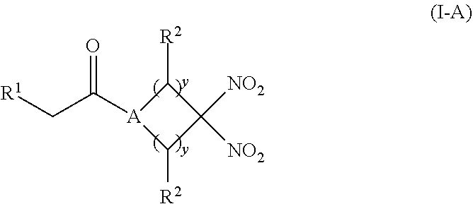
[R1]CC([A]1C([R2])C([NO2])([NO2])C1[R2])=O
